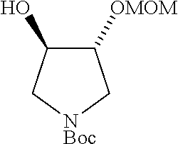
C1([OMOM])C(O)C[NBoc]C1
